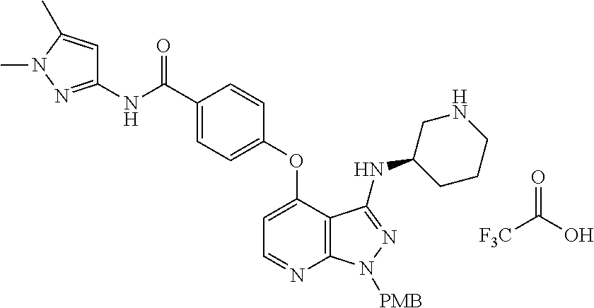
O=C(O)[F3C].C1=C(OC2=CC=C(C(NC3=NN(C)C(C)=C3)=O)C=C2)C2=C(N=C1)N([PMB])N=C2NC1CCCNC1
